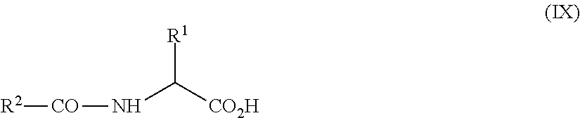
[R1]C([CO2H])N[CO][R2]
